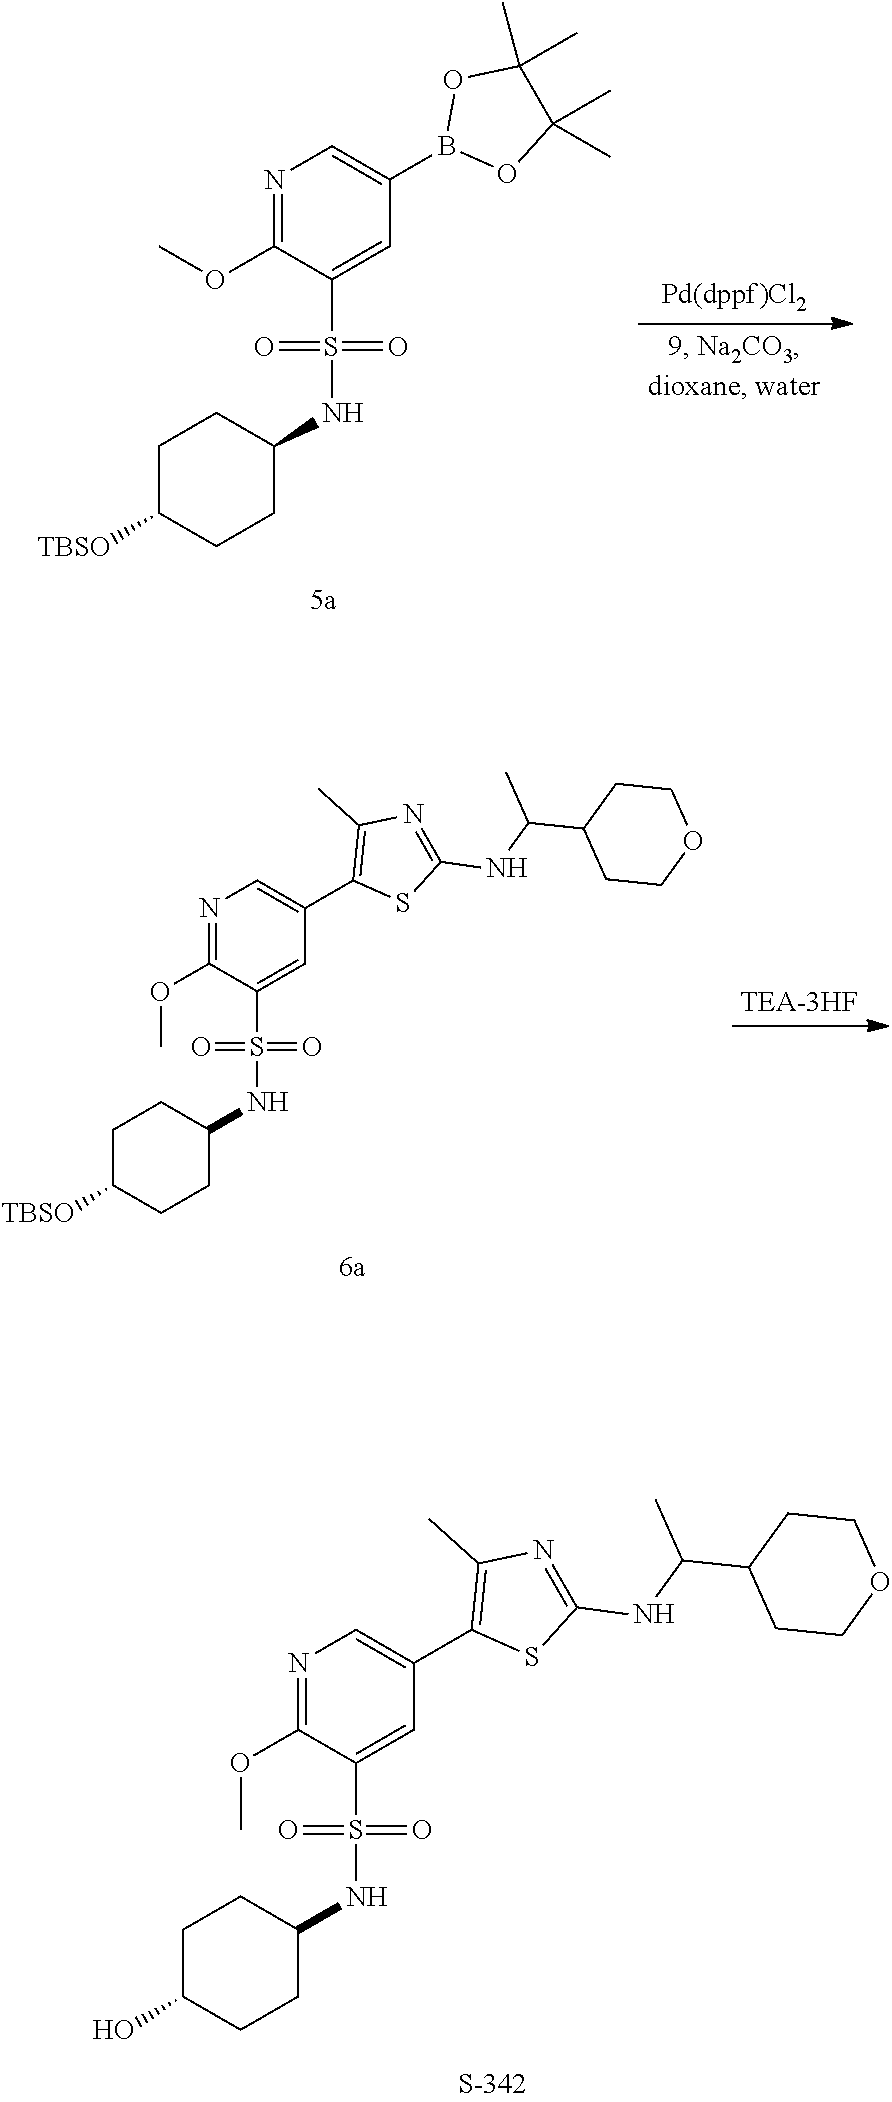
N1=C(OC)C(S(=O)(=O)NC2CCC(O)CC2)=CC(C2=C(C)N=C(NC(C3CCOCC3)C)S2)=C1.N1=C(OC)C(S(=O)(=O)NC2CCC([TBSO])CC2)=CC(B2OC(C)(C)C(C)(C)O2)=C1.N1=C(OC)C(S(=O)(=O)NC2CCC([TBSO])CC2)=CC(C2=C(C)N=C(NC(C3CCOCC3)C)S2)=C1
